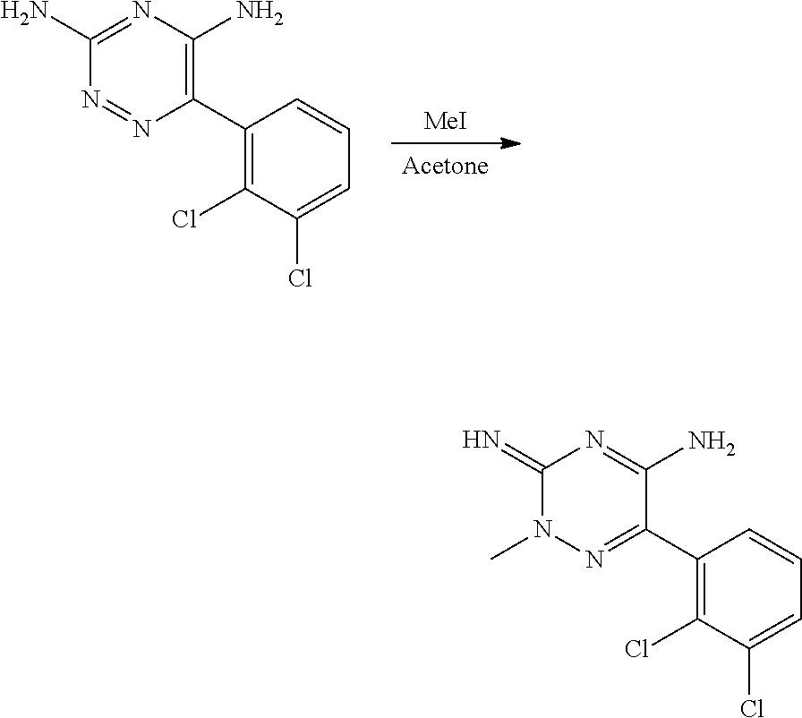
[Acetone].[MeI].C1(C2=C(N)N=C(N)N=N2)=C(Cl)C(Cl)=CC=C1.C1(C2=NN(C)C(=N)N=C2N)=C(Cl)C(Cl)=CC=C1
